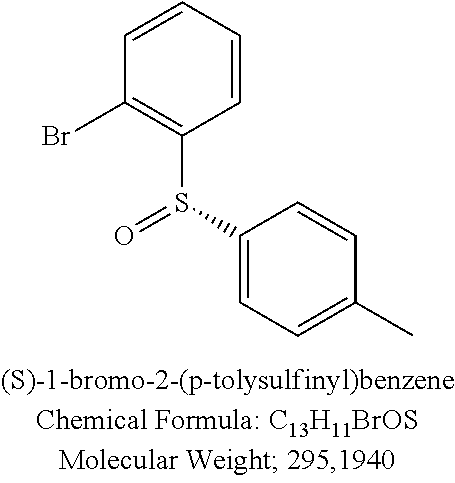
C1=CC=CC(Br)=C1S(C1=CC=C(C)C=C1)=O
